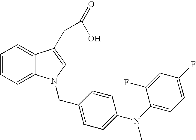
C1=CC=C2C(=C1)C(CC(=O)O)=CN2CC1=CC=C(N(C2=CC=C(F)C=C2F)C)C=C1
